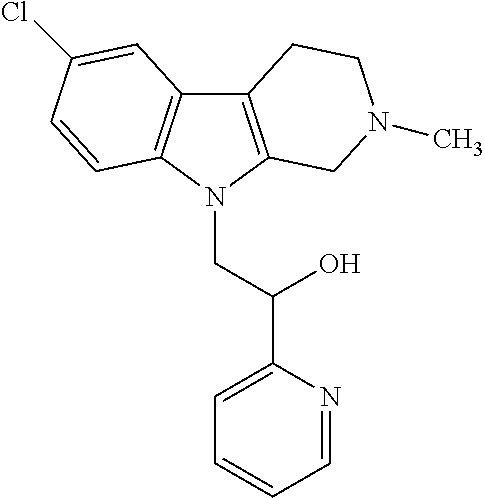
C12=C(N(CC(C3=CC=CC=N3)O)C3=C1C=C(Cl)C=C3)CN(C)CC2
